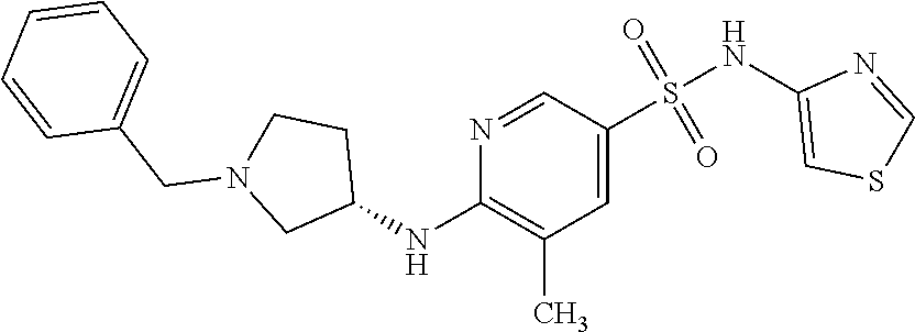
C1=C(S(NC2=CSC=N2)(=O)=O)C=NC(NC2CCN(CC3=CC=CC=C3)C2)=C1C
